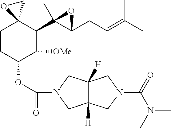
C1CC(OC(=O)N2CC3([H])C([H])(C2)CN(C(=O)N(C)C)C3)C([OMe])C(C2(C)C(CC=C(C)C)O2)C12CO2
